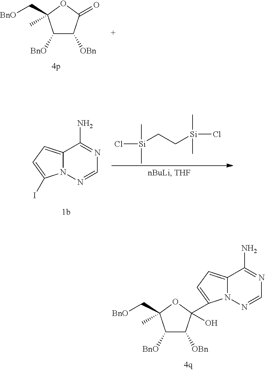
[BnO]C1C([OBn])C(=O)OC1(C[BnO])C.C12=CC=C(I)N1N=CN=C2N.Cl[Si](CC[Si](Cl)(C)C)(C)C.[BnO]C1C([OBn])C(C2=CC=C3N2N=CN=C3N)(O)OC1(C[BnO])C
